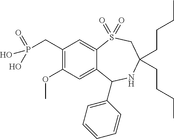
C1(CP(=O)(O)O)=C(OC)C=C2C(=C1)S(=O)(=O)CC(CCCC)(CCCC)NC2C1=CC=CC=C1
